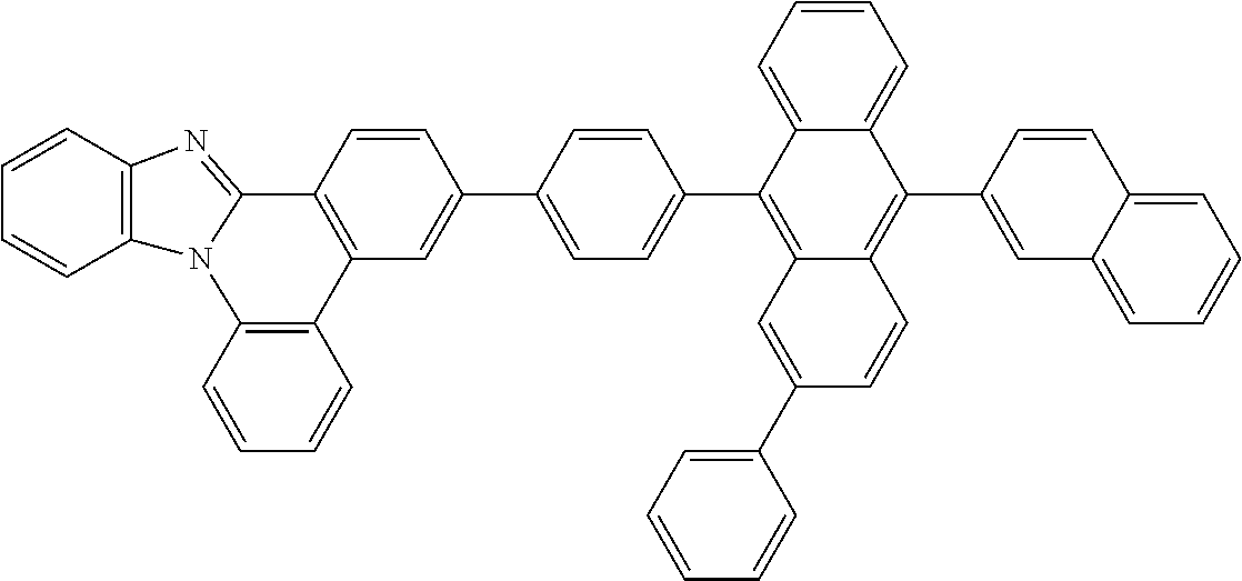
C1=CC2=C(C=C1)N1C(=NC3=C1C=CC=C3)C1=C2C=C(C2=CC=C(C3=C4C(=C(C5=CC6=CC=CC=C6C=C5)C5=CC=CC=C35)C=CC(C3=CC=CC=C3)=C4)C=C2)C=C1
